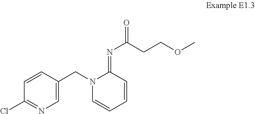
C1=C(CN2C=CC=CC2=NC(CCOC)=O)C=CC(Cl)=N1
